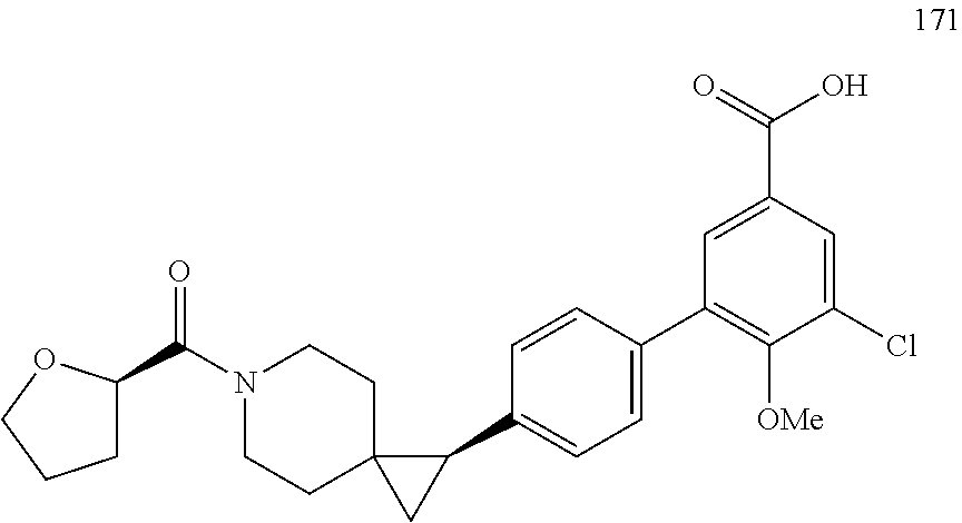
O=C(N1CCC2(CC1)CC2C1=CC=C(C2=C([OMe])C(Cl)=CC(C(O)=O)=C2)C=C1)C1CCCO1
